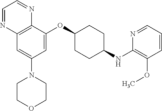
C12=C(C(OC3CCC(NC4=C(OC)C=CC=N4)CC3)=CC(N3CCOCC3)=C1)N=CC=N2
